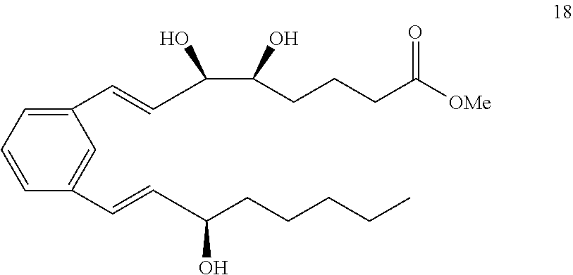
C1=CC=C(C=CC(C(O)CCCC([OMe])=O)O)C=C1C=CC(CCCCC)O
